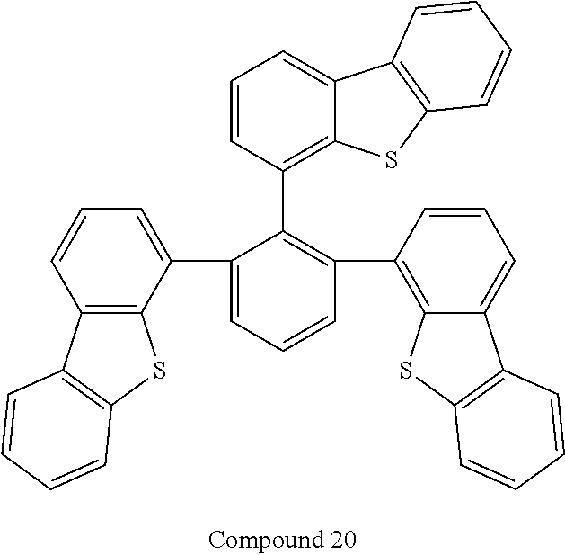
C1=CC(C2=C(C3=C4C(=CC=C3)C3=C(S4)C=CC=C3)C=CC=C2C2=CC=CC3=C2SC2=C3C=CC=C2)=C2C(=C1)C1=C(S2)C=CC=C1
